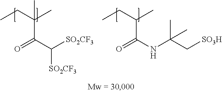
C(C(NC(C[SO3H])(C)C)=O)(CC)C.C(C(C([SO2CF3])[SO2CF3])=O)(CC)(C)C
